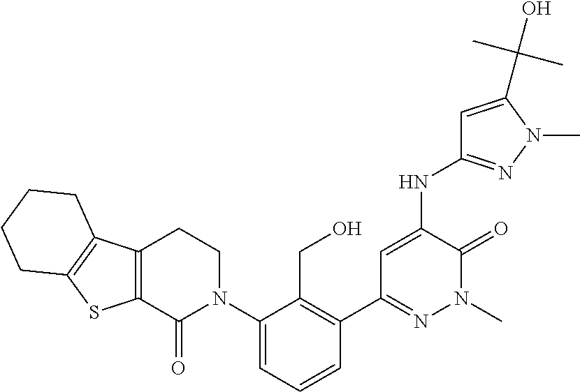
N(C1=CC(C2=C(CO)C(N3CCC4=C(C3=O)SC3=C4CCCC3)=CC=C2)=NN(C)C1=O)C1=NN(C)C(C(O)(C)C)=C1
